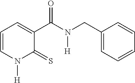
C1=CN([H])C(=S)C(C(N([H])CC2=CC=CC=C2)=O)=C1
